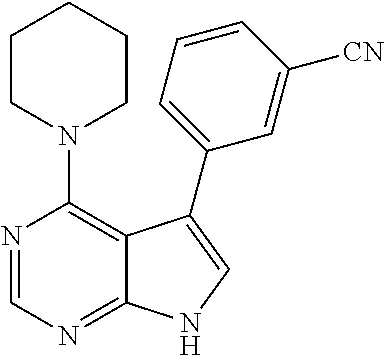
C1CN(C2=C3C(=NC=N2)NC=C3C2=CC=CC([CN])=C2)CCC1
